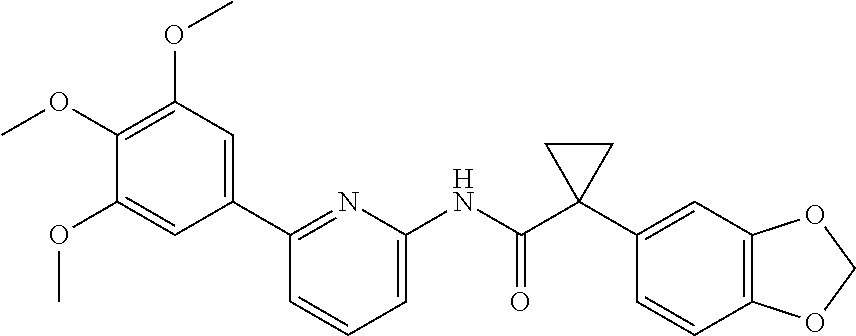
C1(C2=CC(OC)=C(OC)C(OC)=C2)=NC(NC(C2(C3=CC4=C(C=C3)OCO4)CC2)=O)=CC=C1
